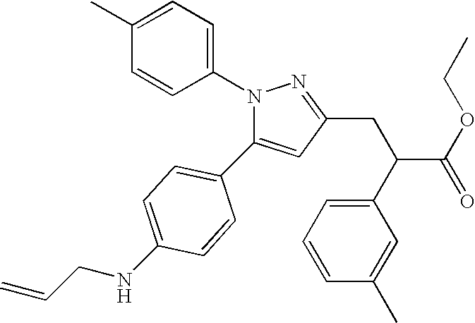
C1=C(C2=CC=C(NCC=C)C=C2)N(C2=CC=C(C)C=C2)N=C1CC(C1=CC=CC(C)=C1)C(OCC)=O
